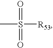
CS(=O)([R53])=O
